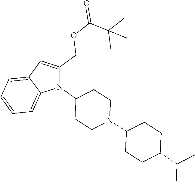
N1(C2CCN(C3CCC(C(C)C)CC3)CC2)C(COC(C(C)(C)C)=O)=CC2=CC=CC=C12
